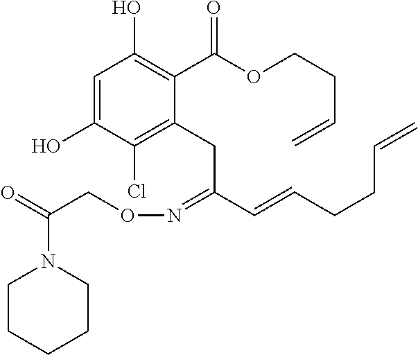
C1=C(O)C(Cl)=C(CC(C=CCCC=C)=NOCC(=O)N2CCCCC2)C(C(OCCC=C)=O)=C1O
